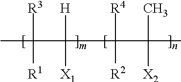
CC([R3])([R1])C([H])([X1])C([R4])([R2])C(C)([X2])C
